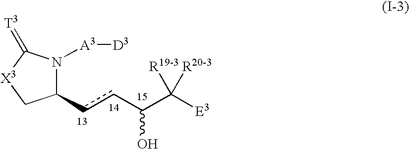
C1(ccC(C([E3])([R19-3])[R20-3])O)N([A3][D3])C(=[T3])[X3]C1
